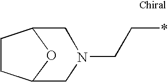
C1CC2OC1CN(CC*)C2
